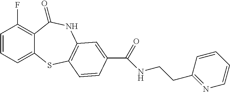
C1=CC=C2C(=C1F)C(=O)NC1=C(S2)C=CC(C(=O)NCCC2=NC=CC=C2)=C1
